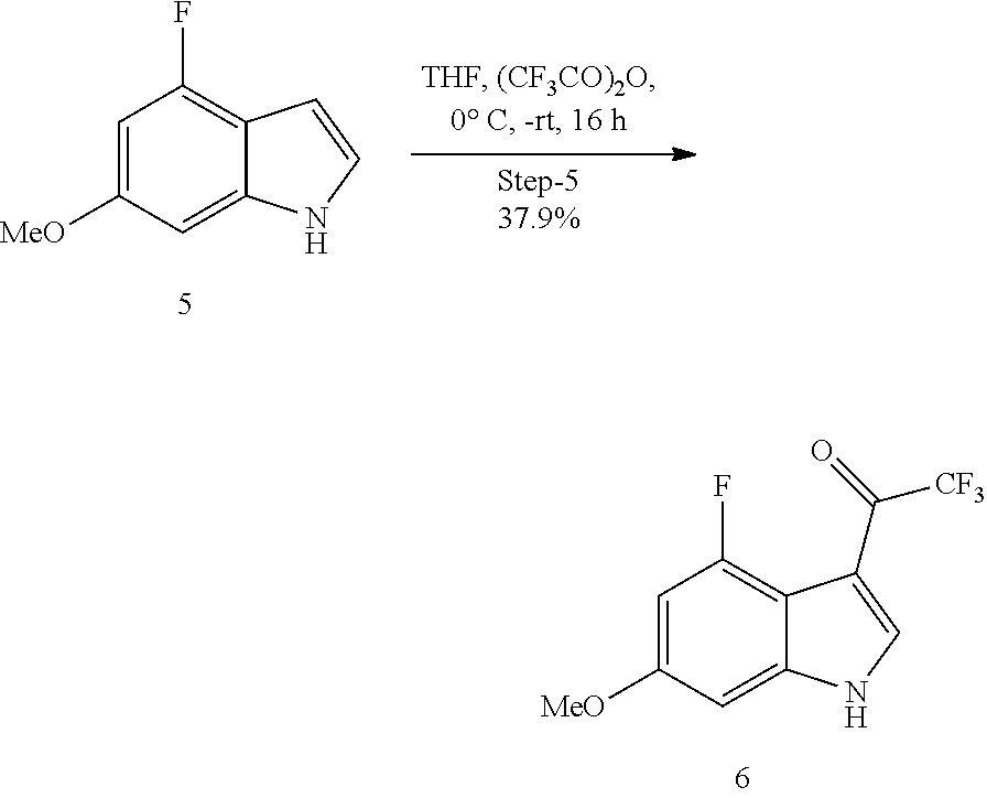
C1=C([MeO])C=C2C(=C1F)C(C(=O)[CF3])=CN2.C1=C([MeO])C=C2C(=C1F)C=CN2
